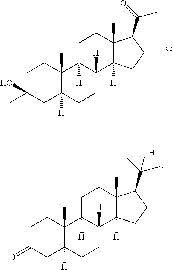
C1C(O)(C)CC2([H])C(C)(C1)C1([H])C([H])(CC2)C2([H])C(C)(CC1)C(C(=O)C)CC2.C1C(=O)CC2([H])C(C)(C1)C1([H])C([H])(CC2)C2([H])C(C)(CC1)C(C(C)(C)O)CC2
